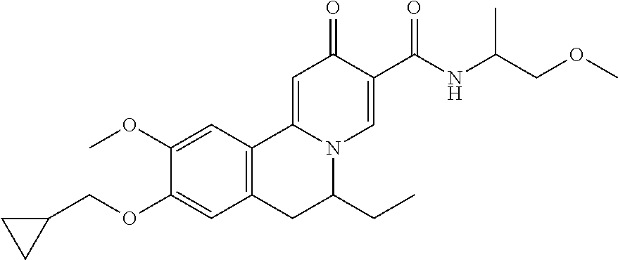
C1(OC)=CC2=C(C=C1OCC1CC1)CC(CC)N1C2=CC(=O)C(C(NC(COC)C)=O)=C1
